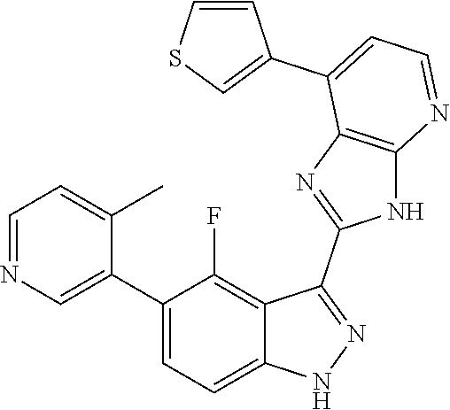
C1=NC=C(C2=CC=C3C(=C2F)C(C2=NC4=C(N2)N=CC=C4C2=CSC=C2)=NN3)C(C)=C1
